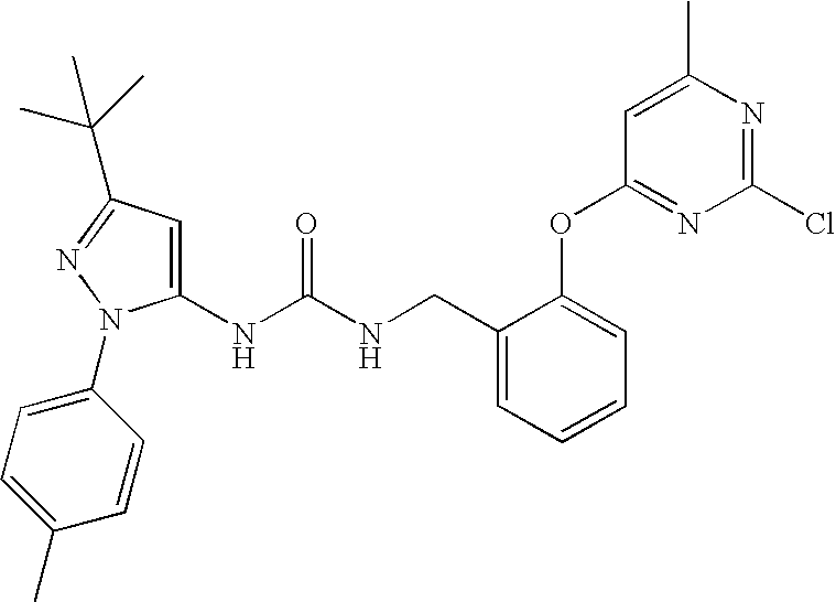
C1(NC(NCC2=CC=CC=C2OC2=NC(Cl)=NC(C)=C2)=O)=CC(C(C)(C)C)=NN1C1=CC=C(C)C=C1
